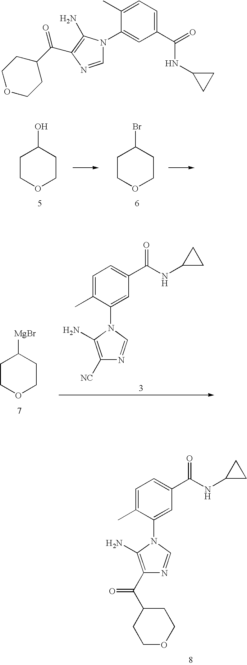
C1COCCC1O.C1COCCC1Br.C1COCCC1[MgBr].C1([NC])=C(N)N(C2=CC(C(NC3CC3)=O)=CC=C2C)C=N1.C1(C(C2CCOCC2)=O)=C(N)N(C2=CC(C(NC3CC3)=O)=CC=C2C)C=N1.C1=NC(C(C2CCOCC2)=O)=C(N)N1C1=CC(C(=O)NC2CC2)=CC=C1C
